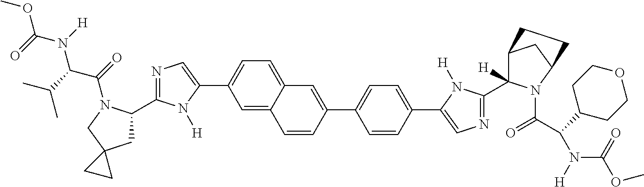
C1=C2C(=CC=C1C1=CN=C(C3CC4(CN3C(C(N(C(OC)=O)[H])C(C)C)=O)CC4)N1[H])C=C(C1=CC=C(C3=CN=C(C4([H])C5CC(N4C(C(C4CCOCC4)N([H])C(OC)=O)=O)CC5)N3[H])C=C1)C=C2
